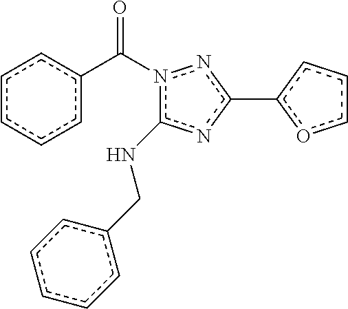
c1cccc(C(n2c(NCc3ccccc3)nc(-c3occc3)n2)=O)c1
